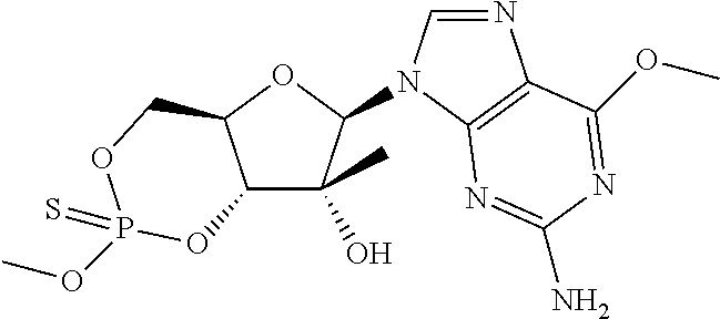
C12C(O)(C)C(N3C=NC4=C3N=C(N)N=C4OC)OC1COP(=S)(OC)O2
